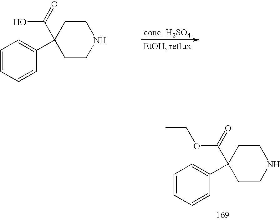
C1=CC=CC(C2(C(=O)O)CCNCC2)=C1.C1=CC=CC(C2(C(OCC)=O)CCNCC2)=C1
